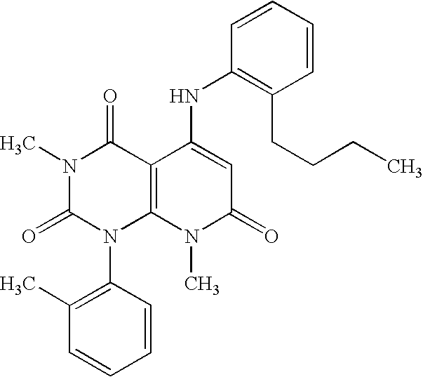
N1(C)C(=O)N(C2=C(C)C=CC=C2)C2=C(C1=O)C(NC1=C(CCCC)C=CC=C1)=CC(=O)N2C
